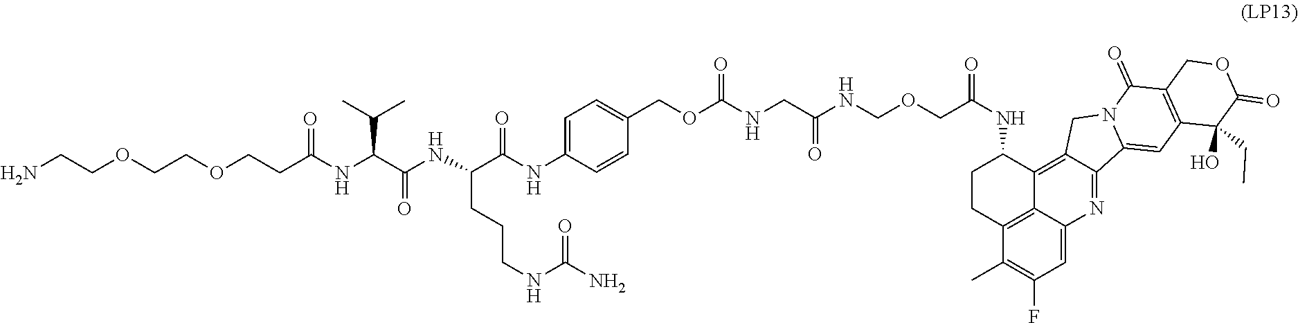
N(C(C(NC(CCOCCOCCN)=O)C(C)C)=O)C(C(NC1=CC=C(COC(NCC(NCOCC(NC2CCC3=C4C2=C2C(=NC4=CC(F)=C3C)C3=CC4=C(C(=O)N3C2)COC(=O)C4(O)CC)=O)=O)=O)C=C1)=O)CCCNC(N)=O
